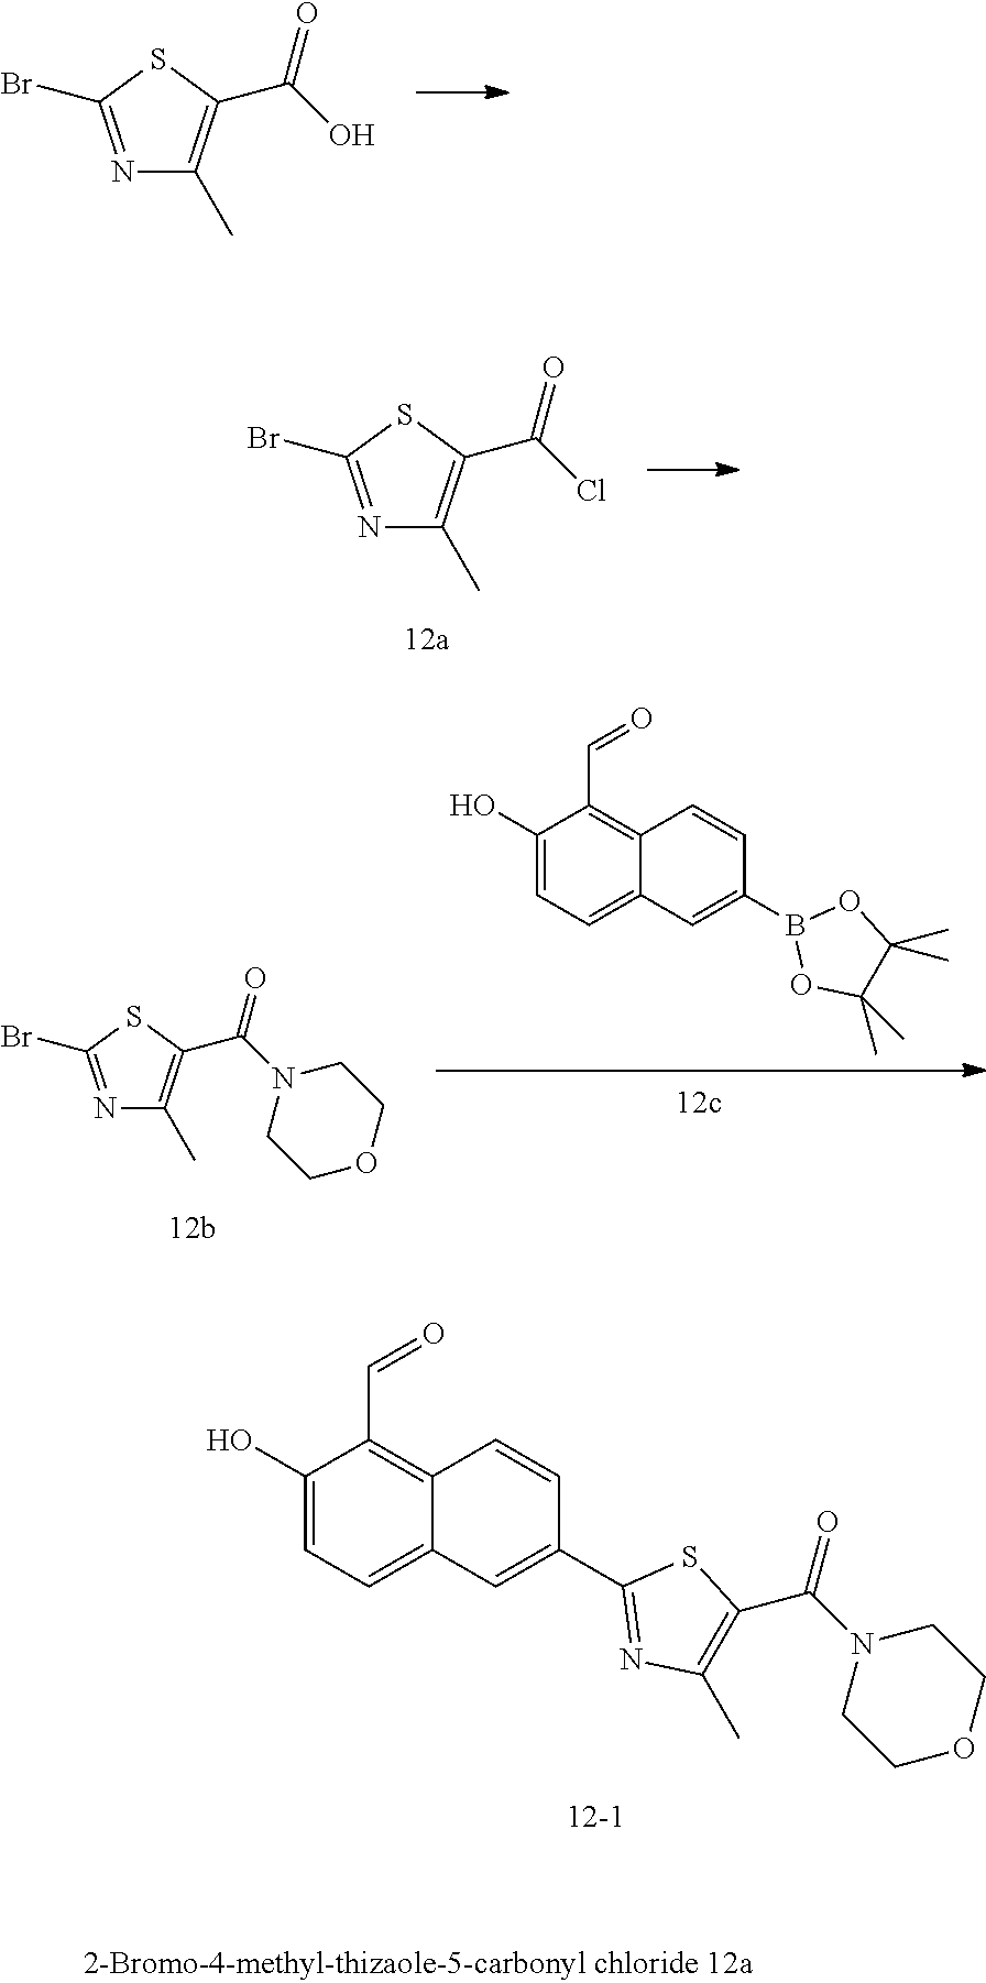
N1=C(Br)SC(C(=O)Cl)=C1C.C(=O)(N1CCOCC1)C1=C(C)N=C(C2=CC3=CC=C(O)C(C=O)=C3C=C2)S1.N1=C(Br)SC(C(=O)O)=C1C.N1=C(Br)SC(C(=O)N2CCOCC2)=C1C.C1(O)=CC=C2C(=C1C=O)C=CC(B1OC(C)(C)C(C)(C)O1)=C2
